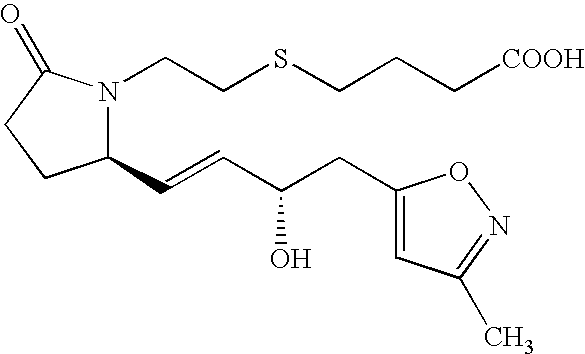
C1(C=CC(CC2=CC(C)=NO2)O)N(CCSCCC[COOH])C(=O)CC1
